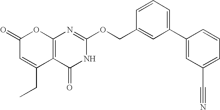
C12=C(C(=O)NC(OCC3=CC(C4=CC(C#N)=CC=C4)=CC=C3)=N1)C(CC)=CC(=O)O2
